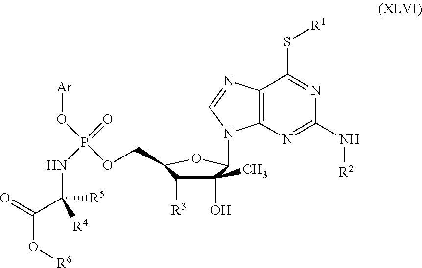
C1(O)(C)C([R3])C(COP(O[Ar])(=O)NC([R5])([R4])C(O[R6])=O)OC1N1C2=C(C(S[R1])=NC(N[R2])=N2)N=C1
